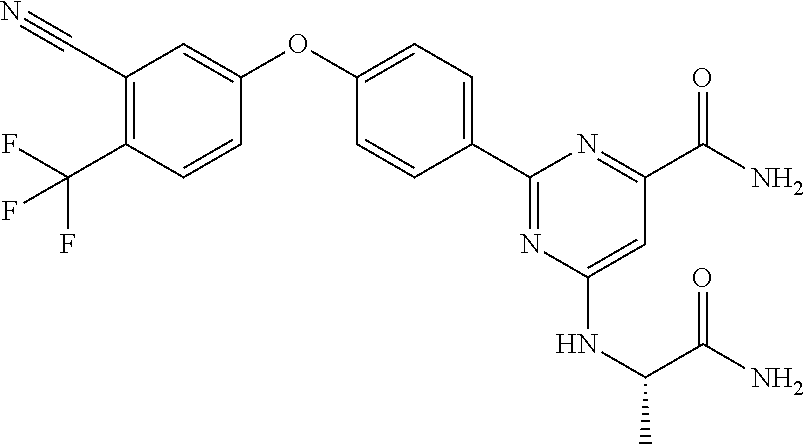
C1(C#N)=C(C(F)(F)F)C=CC(OC2=CC=C(C3=NC(NC(C)C(N)=O)=CC(C(N)=O)=N3)C=C2)=C1
